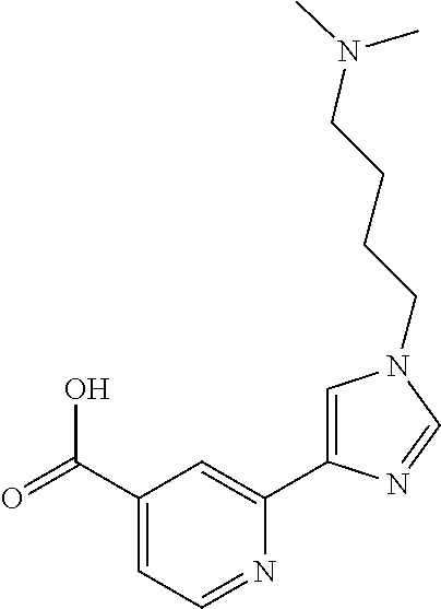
C1(C(=O)O)=CC=NC(C2=CN(CCCCN(C)C)C=N2)=C1
